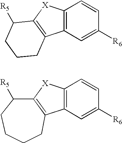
C12=C(C=C([R6])C=C1)C1=C([X]2)C([R5])CCC1.C12=C(C=C([R6])C=C1)C1=C([X]2)C([R5])CCCC1
